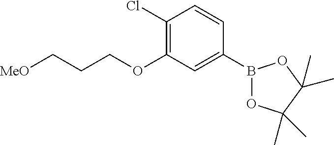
C1(Cl)=C(OCCC[MeO])C=C(B2OC(C)(C)C(C)(C)O2)C=C1
